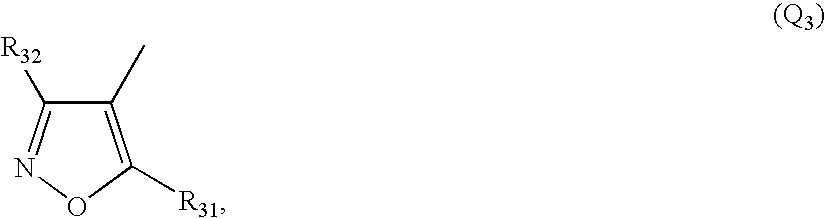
C1(C)=C([R31])ON=C1[R32]
